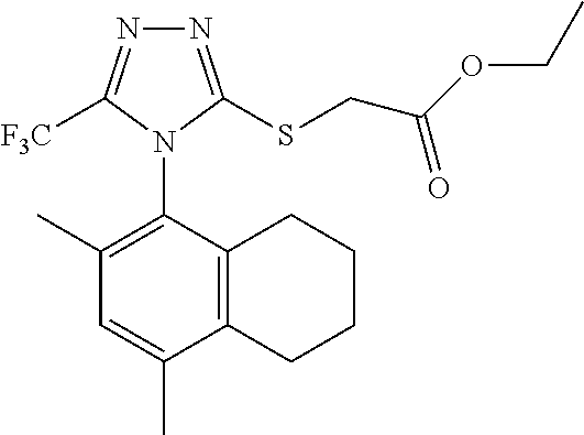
N1=C(SCC(OCC)=O)N(C2=C(C)C=C(C)C3=C2CCCC3)C([F3C])=N1
